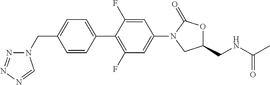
C1(CN2N=NN=C2)=CC=C(C2=C(F)C=C(N3C(=O)OC(CNC(C)=O)C3)C=C2F)C=C1
